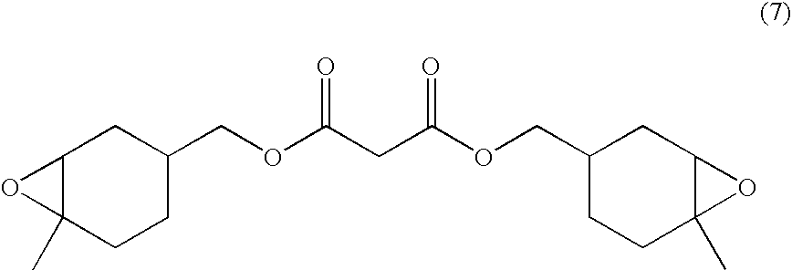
C12C(C)(CCC(COC(CC(OCC3CCC4(C)C(C3)O4)=O)=O)C1)O2
